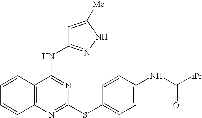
C1=CC2=C(C=C1)N=C(SC1=CC=C(NC([iPr])=O)C=C1)N=C2NC1=NNC([Me])=C1
